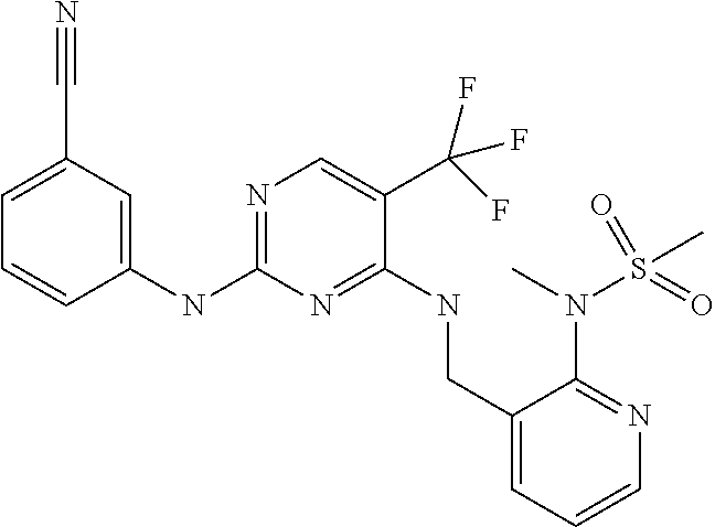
N(C1=NC=C(C(F)(F)F)C(NCC2=CC=CN=C2N(C)S(=O)(C)=O)=N1)C1=CC(C#N)=CC=C1
